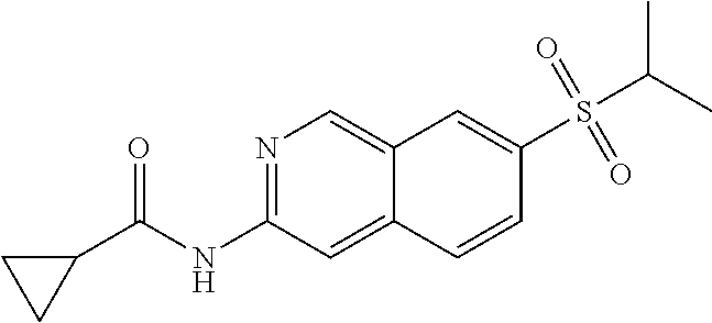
N1=C(NC(C2CC2)=O)C=C2C(=C1)C=C(S(C(C)C)(=O)=O)C=C2
